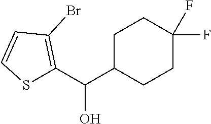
C1C(C(C2=C(Br)C=CS2)O)CCC(F)(F)C1
